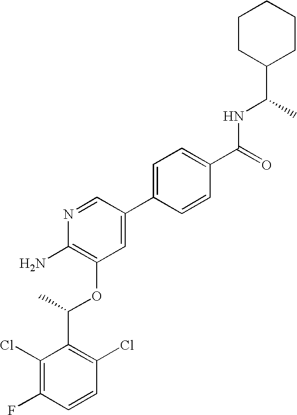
C1(Cl)=C(F)C=CC(Cl)=C1C(C)OC1=C(N)N=CC(C2=CC=C(C(=O)NC(C3CCCCC3)C)C=C2)=C1
